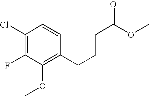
C1(Cl)=C(F)C(OC)=C(CCCC(=O)OC)C=C1
